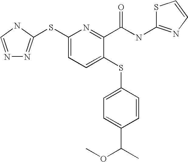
N1=CNC(SC2=CC=C(SC3=CC=C(C(C)OC)C=C3)C(C(NC3=NC=CS3)=O)=N2)=N1
